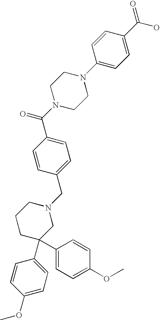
C1=C(C(N2CCN(C3=CC=C(C(O)=O)C=C3)CC2)=O)C=CC(CN2CCCC(C3=CC=C(OC)C=C3)(C3=CC=C(OC)C=C3)C2)=C1
